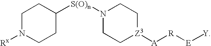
C1([S(O)n]N2CC[Z3]([A][R][E][Y])CC2)CCN([Rx])CC1
